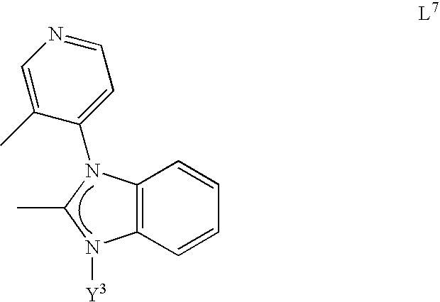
C12=C(N(C3=CC=NC=C3C)C(C)N1[Y3])C=CC=C2
